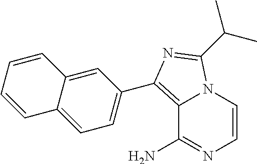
C12=C(C3=CC=C4C(=C3)C=CC=C4)N=C(C(C)C)N1C=CN=C2N
